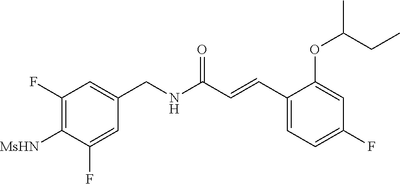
C1(F)=C([MsHN])C(F)=CC(CNC(C=CC2=CC=C(F)C=C2OC(CC)C)=O)=C1
